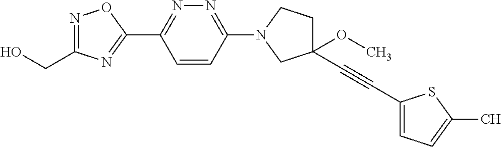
OCC1=NOC(C2=NN=C(N3CCC(OC)(C#CC4=CC=C(C)S4)C3)C=C2)=N1
